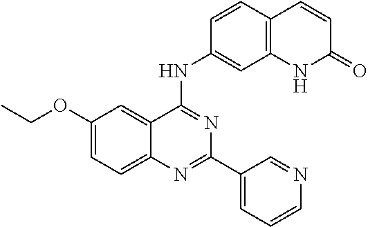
C(OC1=CC=C2C(=C1)C(NC1=CC3=C(C=C1)C=CC(=O)N3)=NC(C1=CC=CN=C1)=N2)C
